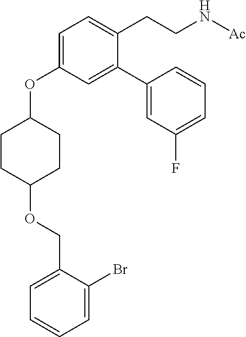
C1(OCC2=CC=CC=C2Br)CCC(OC2=CC=C(CCN[Ac])C(C3=CC(F)=CC=C3)=C2)CC1
